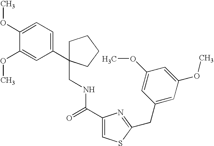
C1C(C2=CC=C(OC)C(OC)=C2)(CNC(C2=CSC(CC3=CC(OC)=CC(OC)=C3)=N2)=O)CCC1
